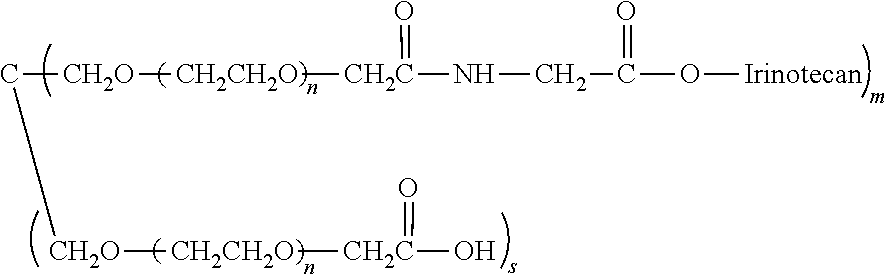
C([CH2O][CH2CH2O][CH2C](=O)NCC(=O)O[Irinotecan])[CH2O][CH2CH2O][CH2C](O)=O
